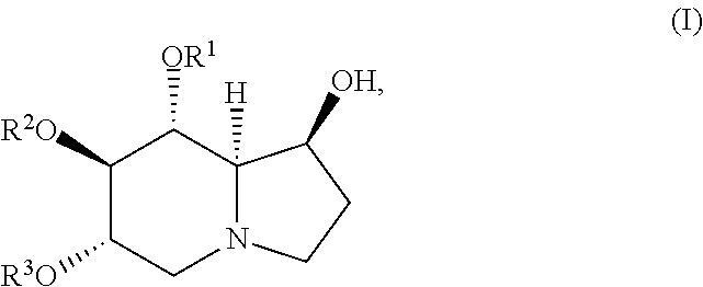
C1([R2O])C([R3O])CN2C([H])(C1[OR1])C([OH])CC2
